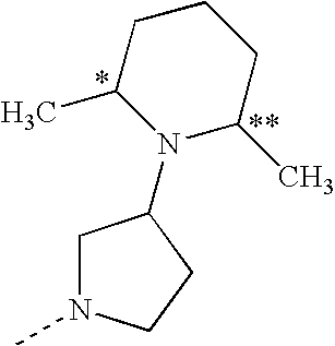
C1N(C)CCC1N1C(C)CCCC1C
